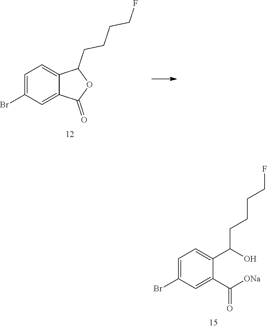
C1=C(Br)C=C(C(=O)[ONa])C(C(CCCCF)O)=C1.C1=C(Br)C=C2C(=C1)C(CCCCF)OC2=O
